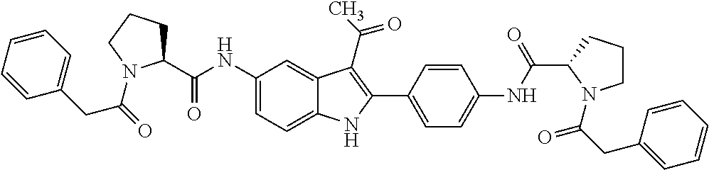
C1(NC(C2CCCN2C(=O)CC2=CC=CC=C2)=O)=CC=C2C(=C1)C(C(C)=O)=C(C1=CC=C(NC(C3N(C(CC4=CC=CC=C4)=O)CCC3)=O)C=C1)N2
